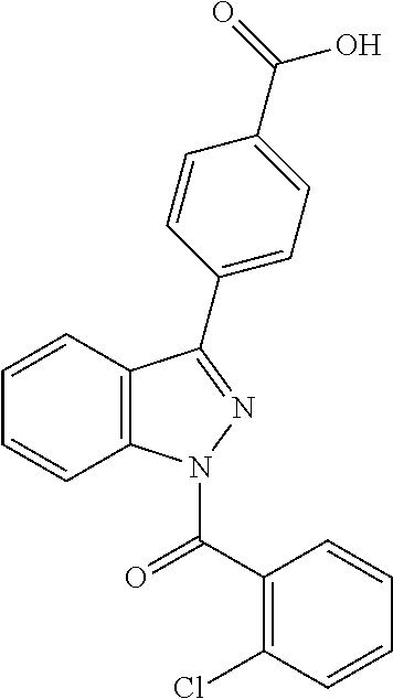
C1=CC2=C(C=C1)N(C(C1=C(Cl)C=CC=C1)=O)N=C2C1=CC=C(C(=O)O)C=C1
